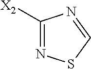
N1=C([X2])N=CS1
